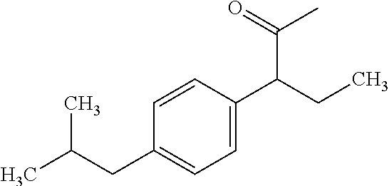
C1=C(C(CC)C(=O)C)C=CC(CC(C)C)=C1
